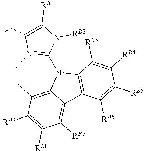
C12=C(C([RB3])=C([RB4])C([RB5])=C1[RB6])N(C1=N(C)C([LA])=C([RB1])N1[RB2])C1=C(C)C([RB9])=C([RB8])C([RB7])=C21
